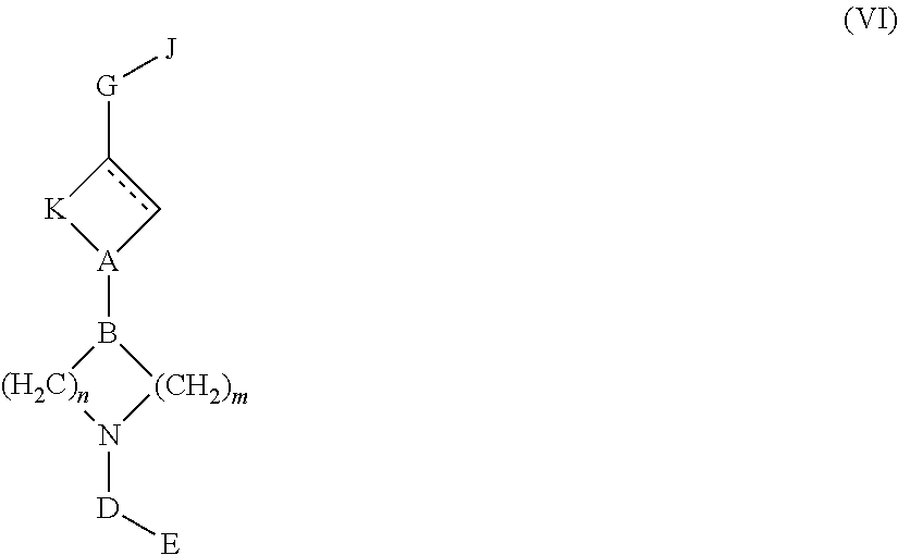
[A]1(B2[(H2C)n]N([D][E])[(CH2)m]2)cc([G][J])[K]1
